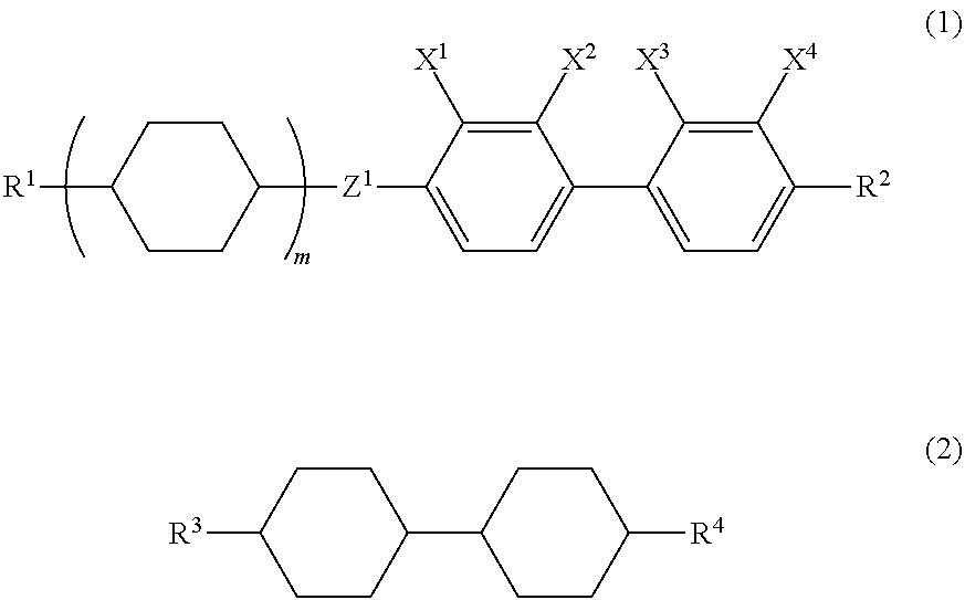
[R1]C1CCC([Z1]C2=CC=C(C3=CC=C([R2])C([X4])=C3[X3])C([X2])=C2[X1])CC1.[R3]C1CCC(C2CCC([R4])CC2)CC1
